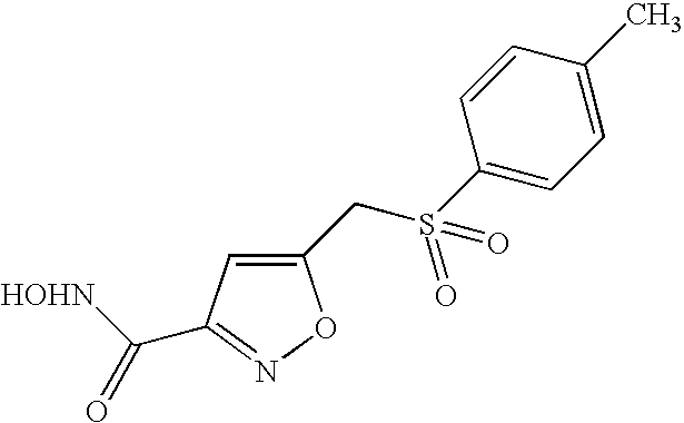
C1(CS(C2=CC=C(C)C=C2)(=O)=O)=CC(C([HOHN])=O)=NO1
